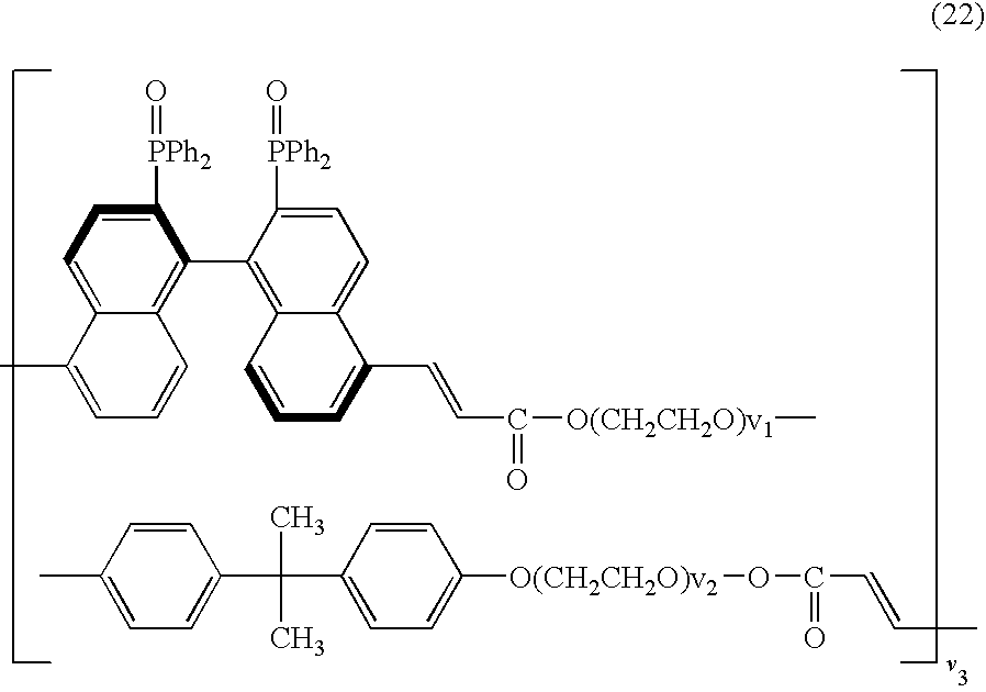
C1([PPh2]=O)=CC=C2C(=C1C1=C3C(=CC=C1[PPh2]=O)C(C=CC(=O)[O(CH2CH2O)v1]C)=CC=C3)C=CC=C2C.C1(C)=CC=C(C(C)(C)C2=CC=C([O(CH2CH2O)v2]OC(=O)C=CC)C=C2)C=C1
